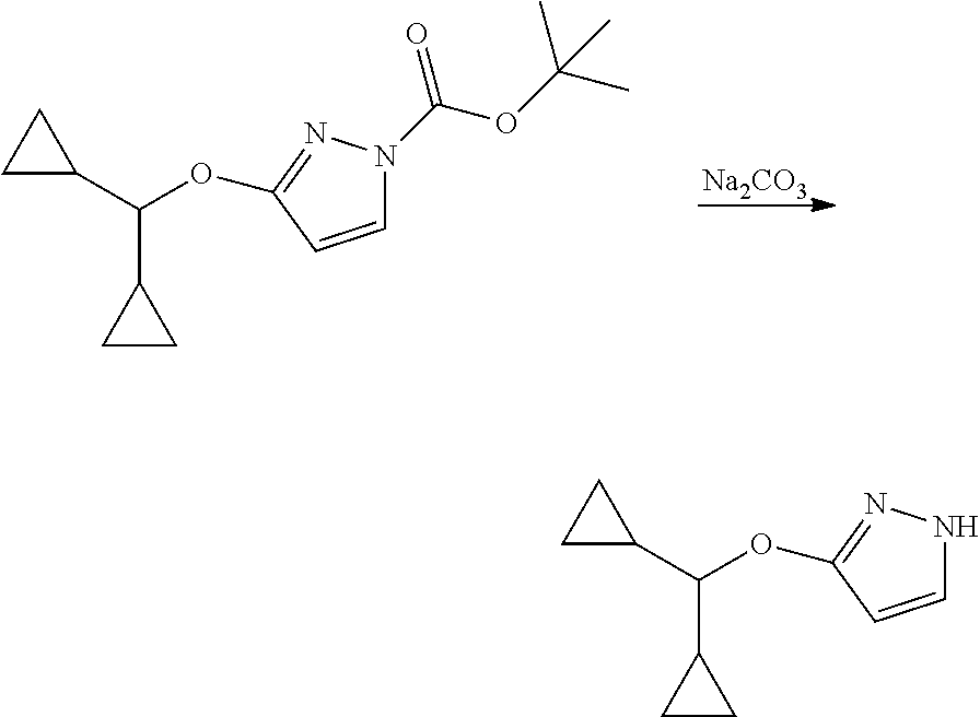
[Na2CO3].C(C1CC1)(C1CC1)OC1=NN(C(OC(C)(C)C)=O)C=C1.C(C1CC1)(C1CC1)OC1=NNC=C1
